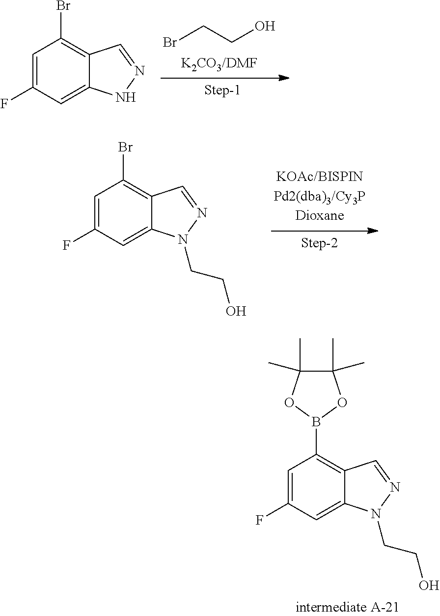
BrCCO.C1=C(F)C=C2C(=C1Br)C=NN2.C1=C(F)C=C2C(=C1Br)C=NN2CCO.C1=C(F)C=C2C(=C1B1OC(C)(C)C(C)(C)O1)C=NN2CCO
